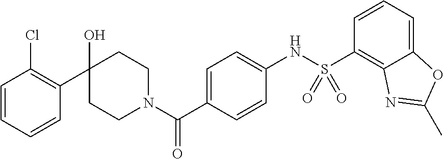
C1CN(C(C2=CC=C(NS(C3=C4C(=CC=C3)OC(C)=N4)(=O)=O)C=C2)=O)CCC1(O)C1=C(Cl)C=CC=C1
